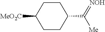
C1CC(C(=[NOH])[Me])CCC1[MeO2C]
